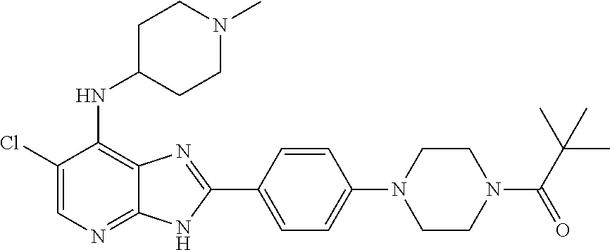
ClC1=CN=C2C(=C1NC1CCN(C)CC1)N=C(C1=CC=C(N3CCN(C(=O)C(C)(C)C)CC3)C=C1)N2
